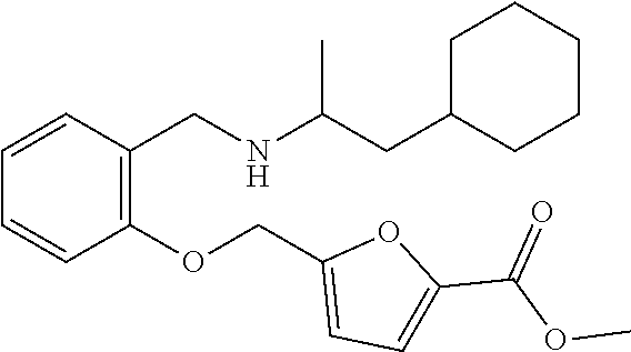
C1=CC(CNC(CC2CCCCC2)C)=C(OCC2=CC=C(C(OC)=O)O2)C=C1
